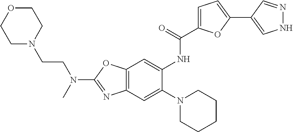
C12=C(OC(N(CCN3CCOCC3)C)=N1)C=C(NC(=O)C1=CC=C(C3=CNN=C3)O1)C(N1CCCCC1)=C2
